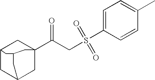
C12CC3CC(C(CS(=O)(=O)C4=CC=C(C)C=C4)=O)(C1)CC(C3)C2
